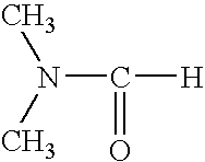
N(C([H])=O)(C)C
